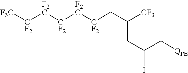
[F3C][CF2][F2C][CF2][F2C][CF2]CC([CF3])CC(I)C[QPE]
